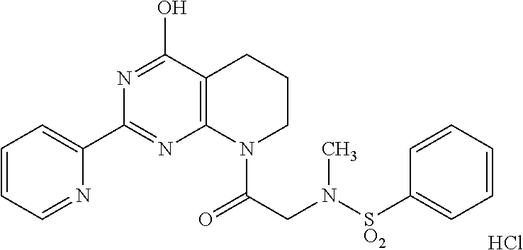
C1=CC=NC(C2=NC3=C(C(O)=N2)CCCN3C(CN([SO2]C2=CC=CC=C2)C)=O)=C1.Cl
